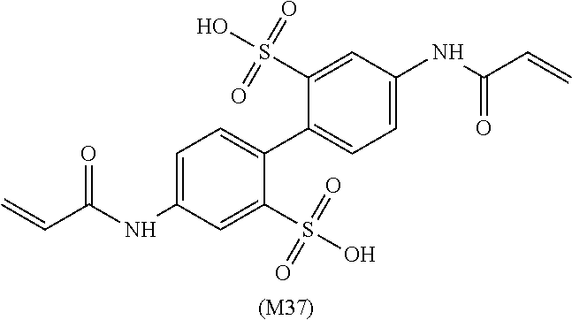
C1=C(NC(C=C)=O)C=C(S(O)(=O)=O)C(C2=CC=C(NC(C=C)=O)C=C2S(O)(=O)=O)=C1.[(M37)]
